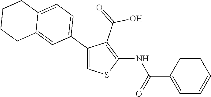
C1=CC(C(=O)NC2=C(C(=O)O)C(C3=CC=C4C(=C3)CCCC4)=CS2)=CC=C1
